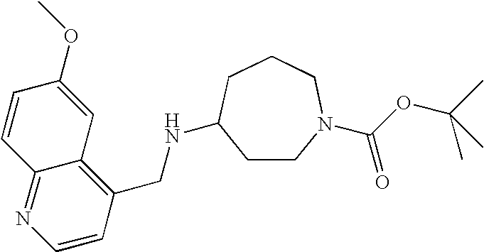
C1(OC)=CC2=C(CNC3CCN(C(OC(C)(C)C)=O)CCC3)C=CN=C2C=C1
